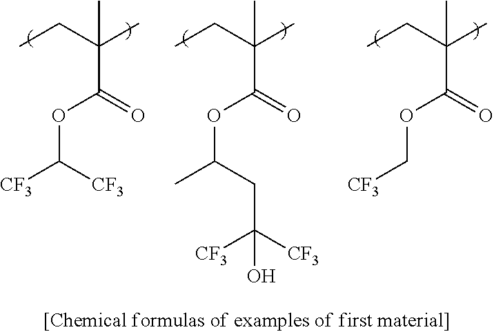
CCC(C)(C(OC([CF3])[CF3])=O)C.CCC(C)(C(OC[CF3])=O)C.CCC(C)(C(OC(C)CC([CF3])([CF3])O)=O)C
